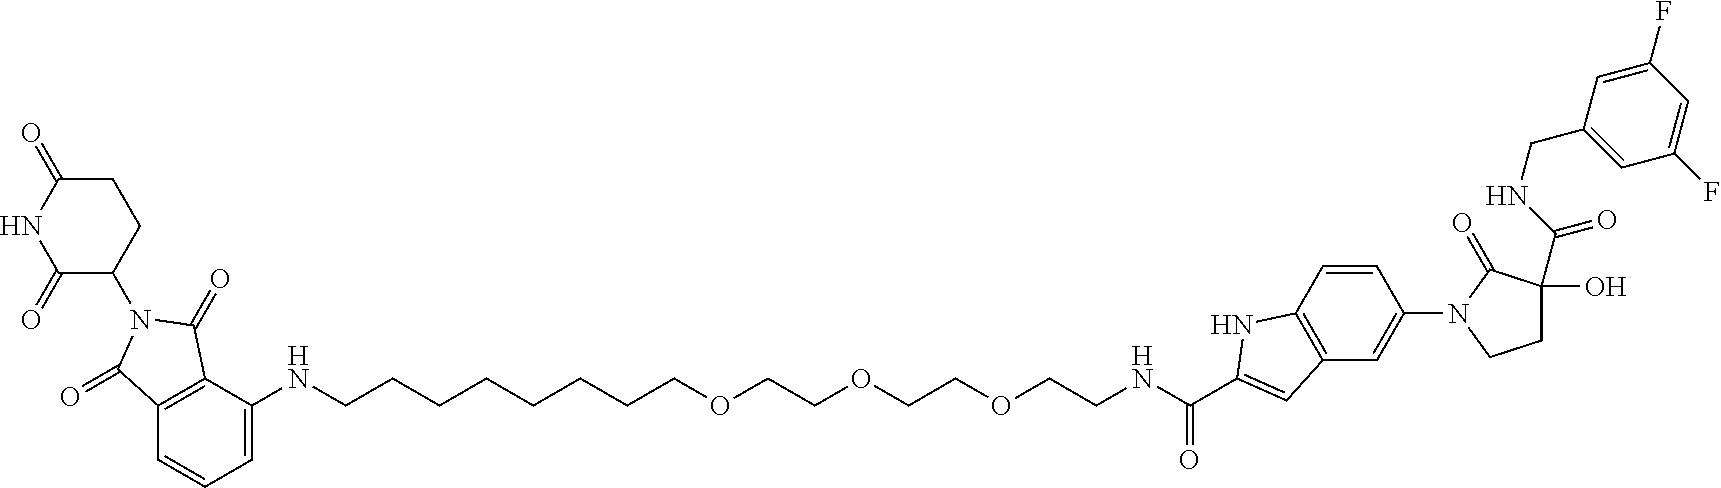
C1=C(NCCCCCCCCOCCOCCOCCNC(C2=CC3=C(C=CC(N4CCC(O)(C(NCC5=CC(F)=CC(F)=C5)=O)C4=O)=C3)N2)=O)C2=C(C=C1)C(=O)N(C1CCC(=O)NC1=O)C2=O
